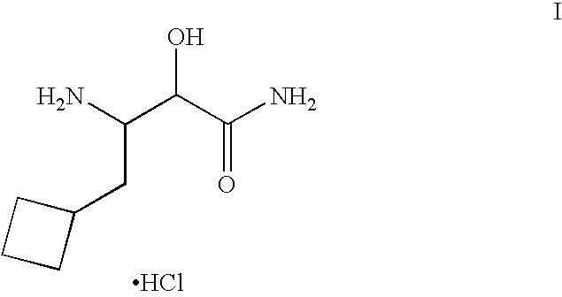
C1CCC1CC(C(C(N)=O)O)N.Cl
